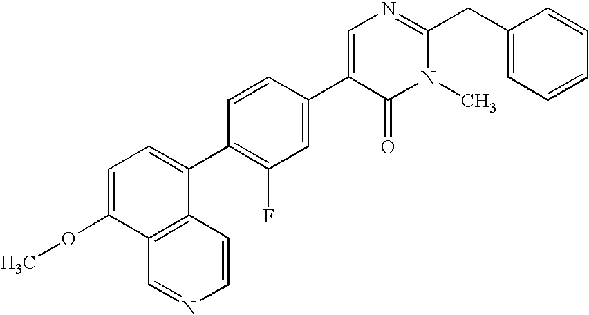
C12=C(C(C3=C(F)C=C(C4=CN=C(CC5=CC=CC=C5)N(C)C4=O)C=C3)=CC=C1OC)C=CN=C2
